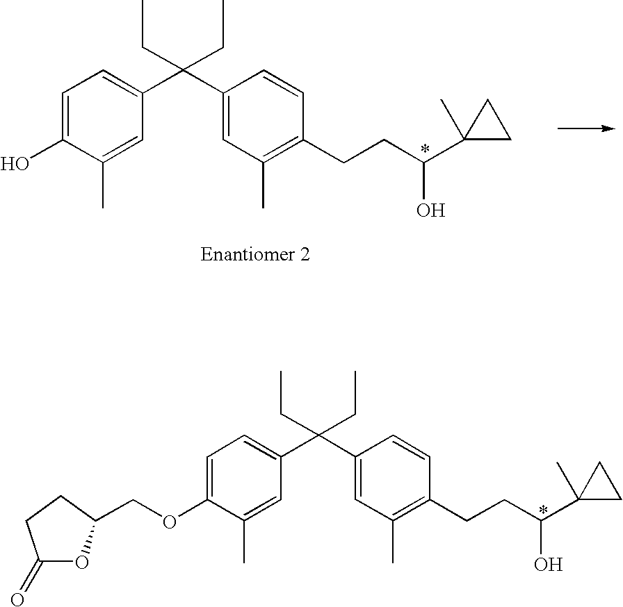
C1=C(O)C(C)=CC(C(C2=CC(C)=C(CCC(C3(C)CC3)O)C=C2)(CC)CC)=C1.C1=C(OCC2OC(=O)CC2)C(C)=CC(C(C2=CC(C)=C(CCC(C3(C)CC3)O)C=C2)(CC)CC)=C1
